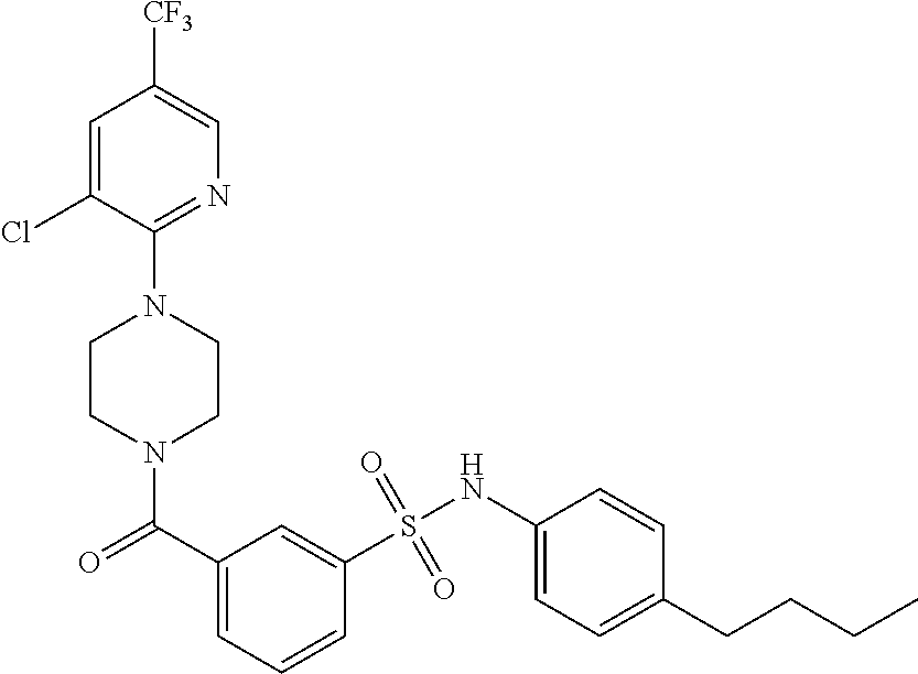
N1(C(C2=CC=CC(S(NC3=CC=C(CCCC)C=C3)(=O)=O)=C2)=O)CCN(C2=NC=C([CF3])C=C2Cl)CC1
